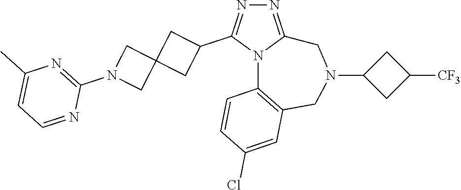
N1=C2N(C(C3CC4(C3)CN(C3=NC(C)=CC=N3)C4)=N1)C1=C(CN(C3CC([CF3])C3)C2)C=C(Cl)C=C1
